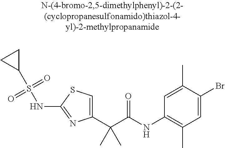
C1(C(C(NC2=C(C)C=C(Br)C(C)=C2)=O)(C)C)=CSC(NS(C2CC2)(=O)=O)=N1
